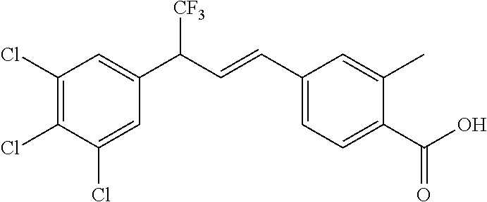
C1(Cl)=C(Cl)C(Cl)=CC(C(C=CC2=CC=C(C(O)=O)C(C)=C2)[CF3])=C1
